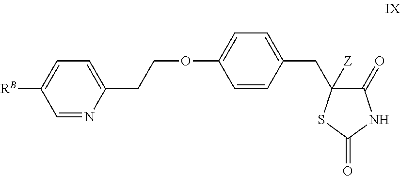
C1=NC(CCOC2=CC=C(CC3([Z])C(=O)NC(=O)S3)C=C2)=CC=C1[RB]
